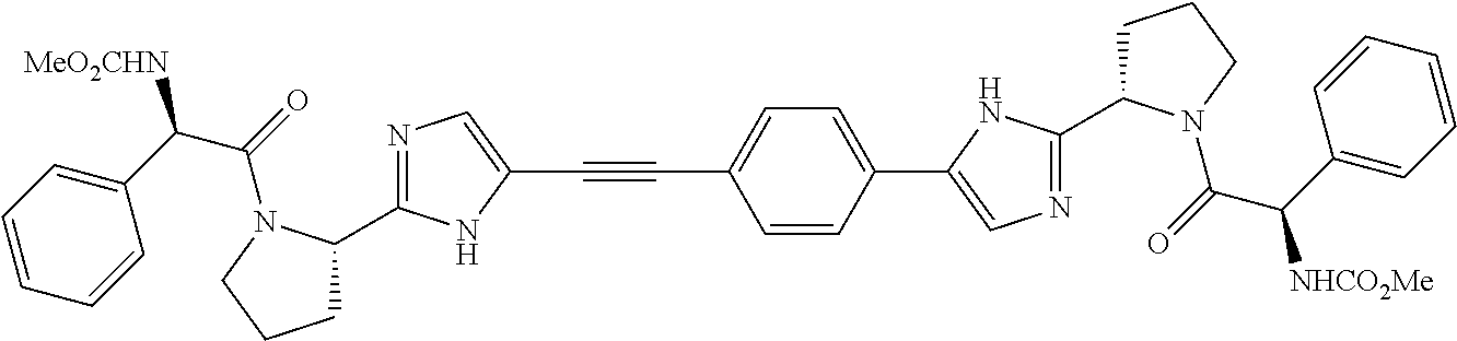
C1=CC(C2=CN=C(C3CCCN3C(C(C3=CC=CC=C3)[NHCO2Me])=O)N2)=CC=C1C#CC1=CN=C(C2CCCN2C(C(C2=CC=CC=C2)[MeO2CHN])=O)N1
